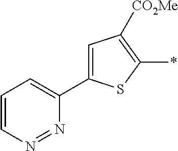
C1=C(C2=CC=CN=N2)SC(*)=C1[CO2Me]
